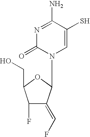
N1=C(N)C(S)=CN(C2C(=CF)C(F)C(CO)O2)C1=O
